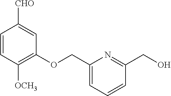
C1=CC([OCH3])=C(OCC2=CC=CC(CO)=N2)C=C1[CHO]
